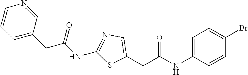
C1=CC=C(CC(NC2=NC=C(CC(NC3=CC=C(Br)C=C3)=O)S2)=O)C=N1
